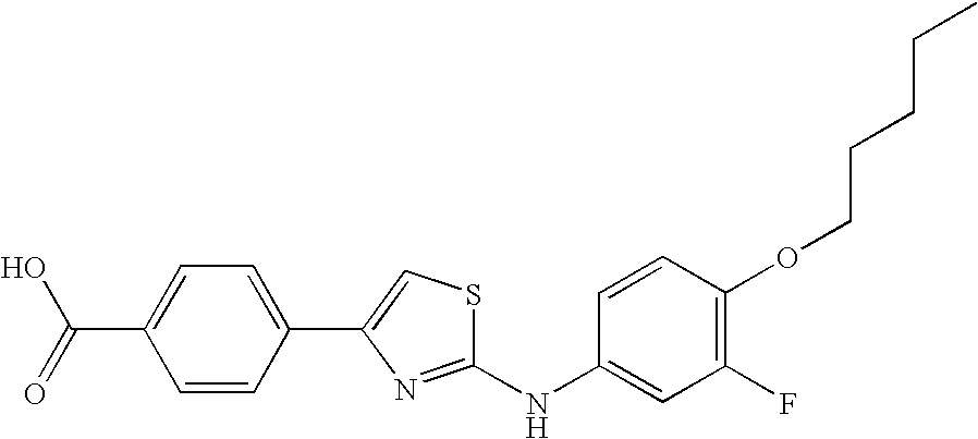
C1(F)=C(OCCCCC)C=CC(NC2=NC(C3=CC=C(C(O)=O)C=C3)=CS2)=C1
